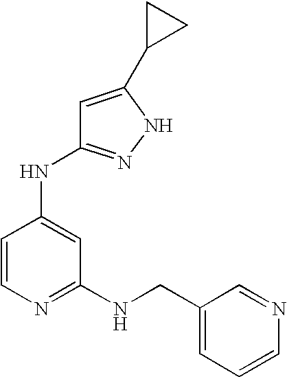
N(C1=CC(NCC2=CC=CN=C2)=NC=C1)C1=NNC(C2CC2)=C1
